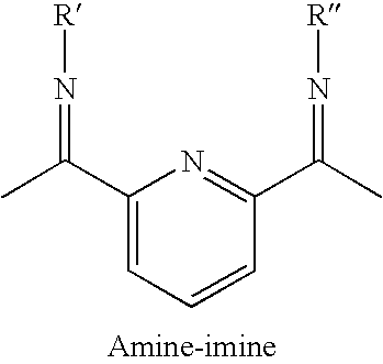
C1(C(C)=N[R])=CC=CC(C(C)=N[R])=N1
